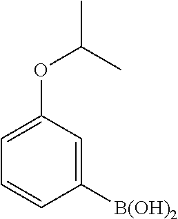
C1(OC(C)C)=CC=CC([B(OH)2])=C1
